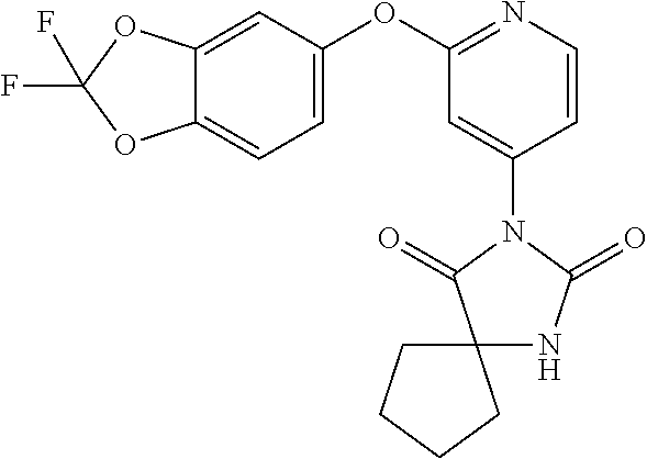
C12(NC(=O)N(C3=CC(OC4=CC=C5C(=C4)OC(F)(F)O5)=NC=C3)C1=O)CCCC2
